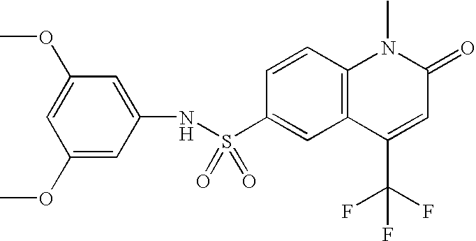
C12=C(C=CC(S(NC3=CC(OC)=CC(OC)=C3)(=O)=O)=C1)N(C)C(=O)C=C2C(F)(F)F
